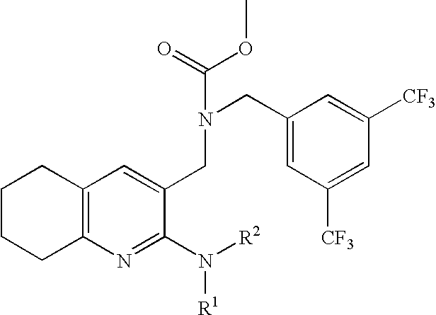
C12=C(N=C(N([R2])[R1])C(CN(CC3=CC([CF3])=CC([CF3])=C3)C(=O)OC)=C1)CCCC2
